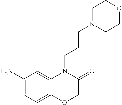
C1(N)=CC=C2C(=C1)N(CCCN1CCOCC1)C(=O)CO2
